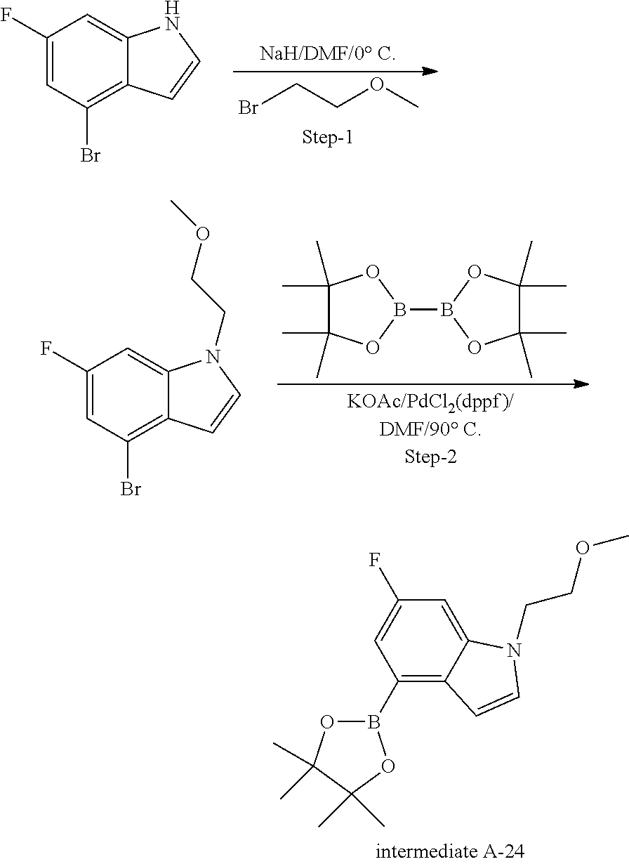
C1(F)=CC(Br)=C2C(=C1)NC=C2.BrCCOC.C1(F)=CC(Br)=C2C(=C1)N(CCOC)C=C2.C1(C)(C)C(C)(C)OB(B2OC(C)(C)C(C)(C)O2)O1.C1(B2OC(C)(C)C(C)(C)O2)=C2C(=CC(F)=C1)N(CCOC)C=C2
